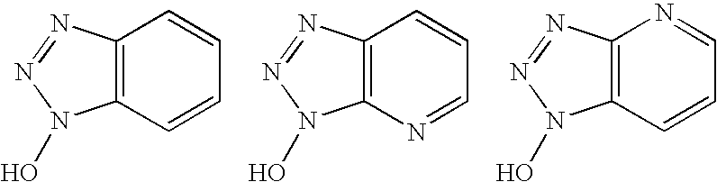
C12=C(N=NN1O)C=CC=C2.C12=C(N=NN1O)C=CC=N2.C12=C(N=NN1O)N=CC=C2
